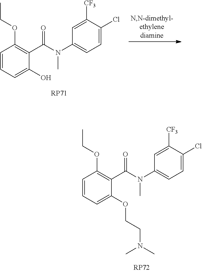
C1=CC=C(O)C(C(N(C2=CC=C(Cl)C([CF3])=C2)C)=O)=C1OCC.C1=CC=C(OCCN(C)C)C(C(N(C2=CC=C(Cl)C([CF3])=C2)C)=O)=C1OCC
